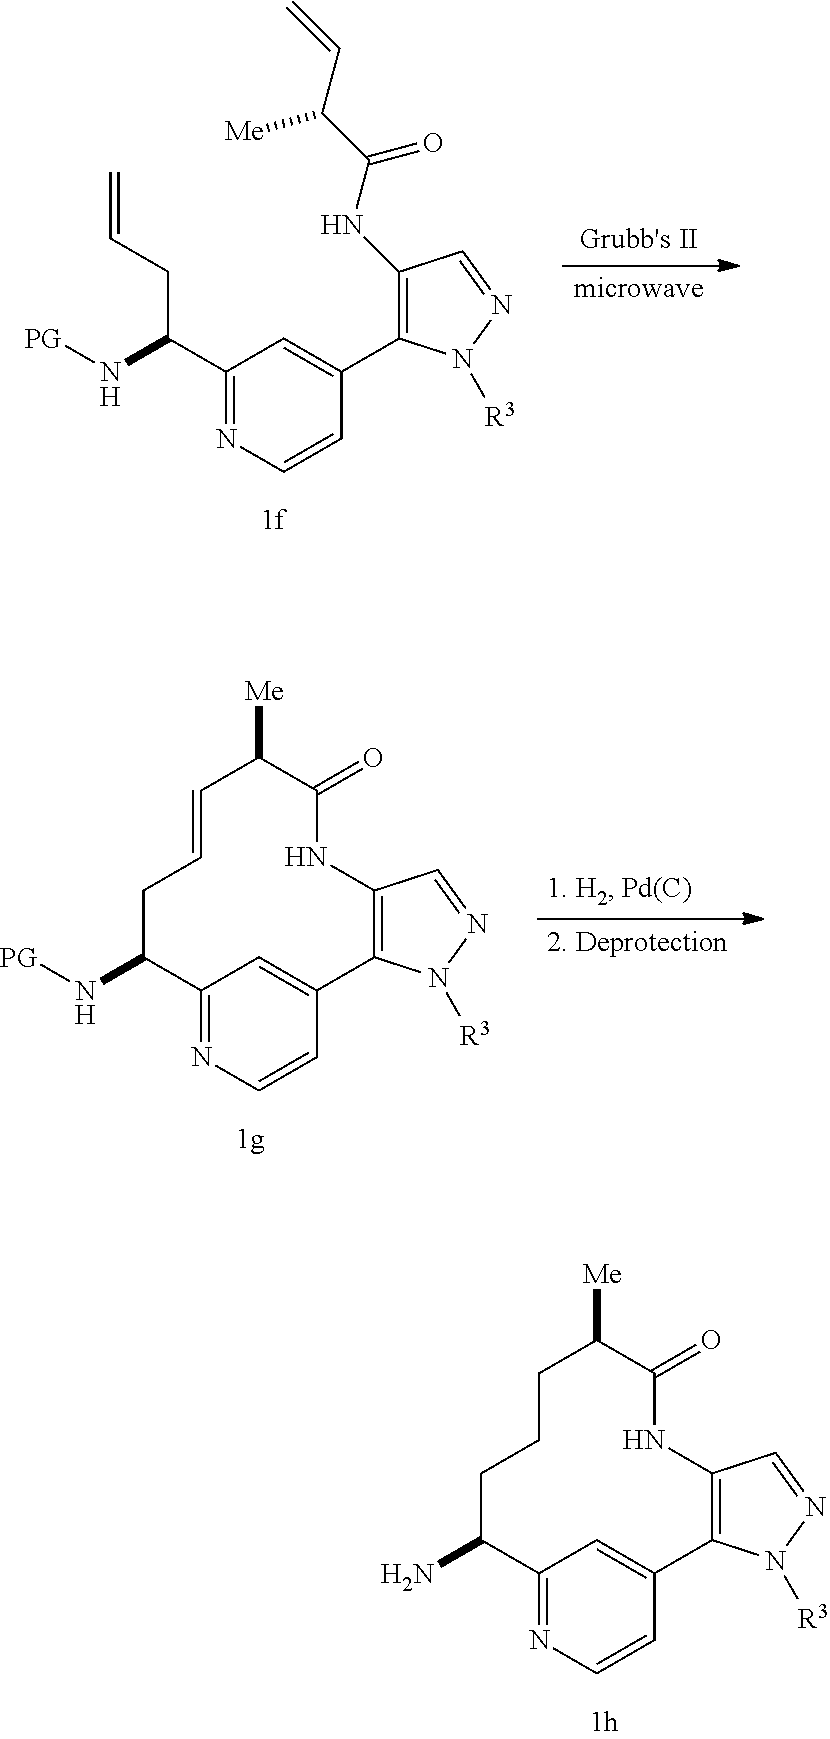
N1=C2C=C(C=C1)C1=C(C=NN1[R3])NC(=O)C([Me])CCCC2N.N1=C(C(N[PG])CC=C)C=C(C2=C(NC(C(C=C)[Me])=O)C=NN2[R3])C=C1.N1=C2C=C(C=C1)C1=C(C=NN1[R3])NC(=O)C([Me])C=CCC2N[PG]
